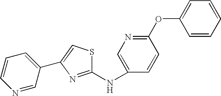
C1(NC2=NC(C3=CC=CN=C3)=CS2)=CN=C(OC2=CC=CC=C2)C=C1
